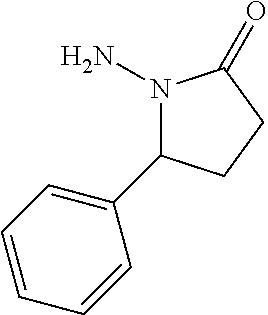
N1(N)C(=O)CCC1C1=CC=CC=C1
